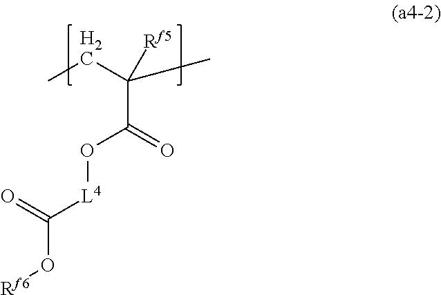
C([Rf5])(C(=O)O[L4]C(=O)O[Rf6])(C)CC
